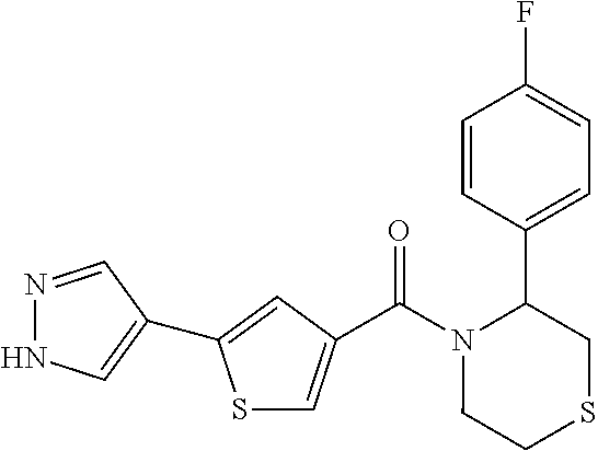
C(N1CCSCC1C1=CC=C(F)C=C1)(=O)C1=CSC(C2=CNN=C2)=C1
